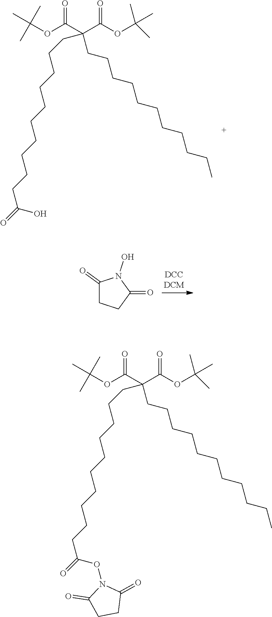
C1(=O)CCC(=O)N1O.O=C(C(C(OC(C)(C)C)=O)(CCCCCCCCCCC(=O)O)CCCCCCCCCCC)OC(C)(C)C.O=C(C(C(OC(C)(C)C)=O)(CCCCCCCCCCC(=O)ON1C(=O)CCC1=O)CCCCCCCCCCC)OC(C)(C)C
